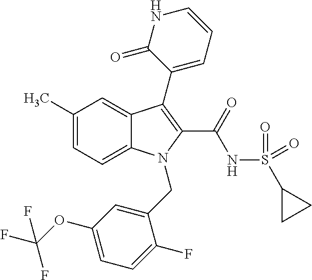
C12=CC=C(C)C=C1C(C1=CC=CNC1=O)=C(C(=O)NS(C1CC1)(=O)=O)N2CC1=CC(OC(F)(F)F)=CC=C1F
